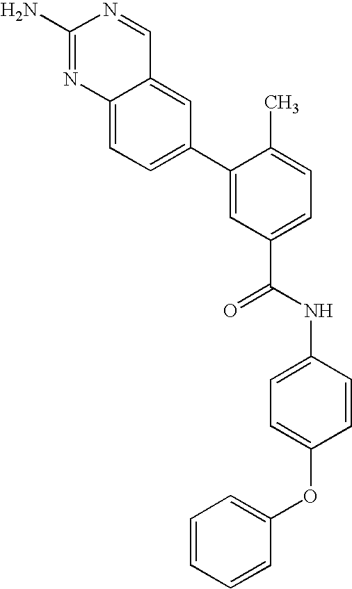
C12=CC(C3=CC(C(NC4=CC=C(OC5=CC=CC=C5)C=C4)=O)=CC=C3C)=CC=C1N=C(N)N=C2
